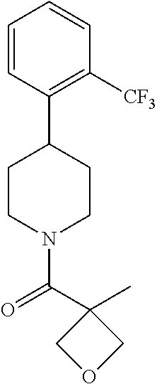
C1CN(C(=O)C2(C)COC2)CCC1C1=C([CF3])C=CC=C1
